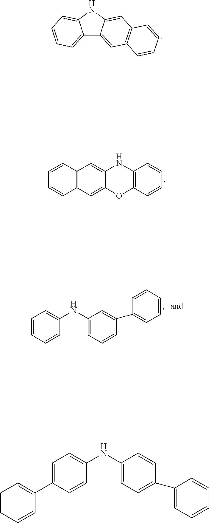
C12=CC=CC=C1NC1=CC3=C(C=C21)C=CC=C3.C1=CC2=C(C=C1)C=C1C(=C2)NC2=C(O1)C=CC=C2.C1=CC=CC(NC2=CC=CC(C3=CC=CC=C3)=C2)=C1.N(C1=CC=C(C2=CC=CC=C2)C=C1)C1=CC=C(C2=CC=CC=C2)C=C1
